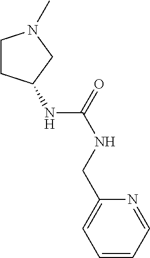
C1CC(NC(NCC2=CC=CC=N2)=O)CN1C
